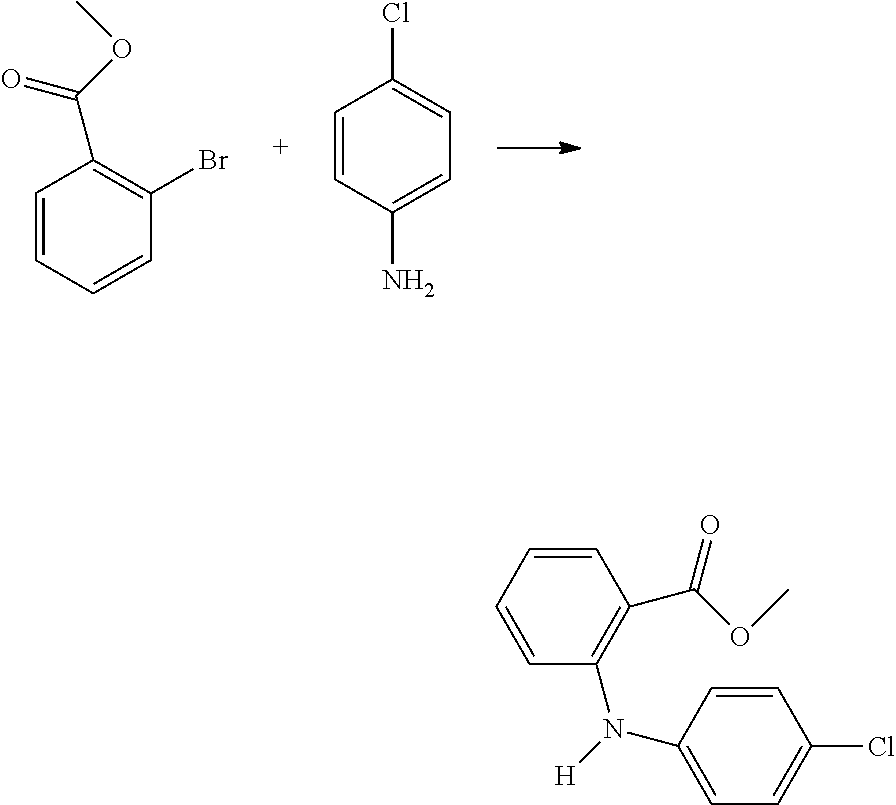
C1=CC=CC(Br)=C1C(OC)=O.C1=CC(N)=CC=C1Cl.C1=CC(N(C2=CC=C(Cl)C=C2)[H])=C(C(OC)=O)C=C1
